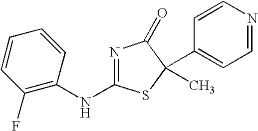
N1=C(NC2=C(F)C=CC=C2)SC(C2=CC=NC=C2)(C)C1=O
